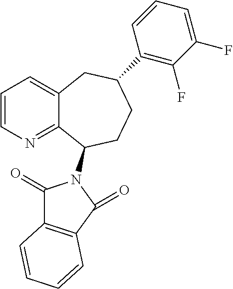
C1=CN=C2C(=C1)CC(C1=C(F)C(F)=CC=C1)CCC2N1C(=O)C2=C(C1=O)C=CC=C2
